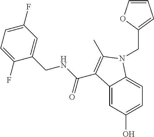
C12=CC(O)=CC=C1N(CC1=CC=CO1)C(C)=C2C(NCC1=CC(F)=CC=C1F)=O
